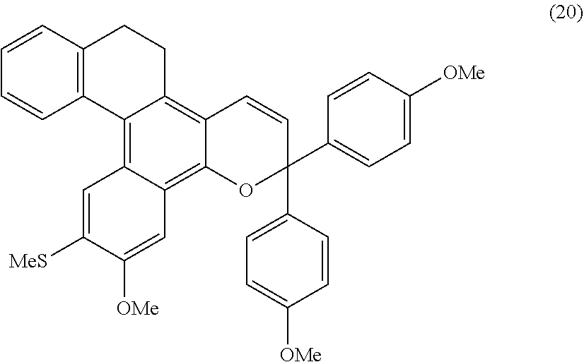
C12=C3C(=C4C(=C1CCC1=C2C=CC=C1)C=CC(C1=CC=C([OMe])C=C1)(C1=CC=C([OMe])C=C1)O4)C=C([OMe])C([MeS])=C3
